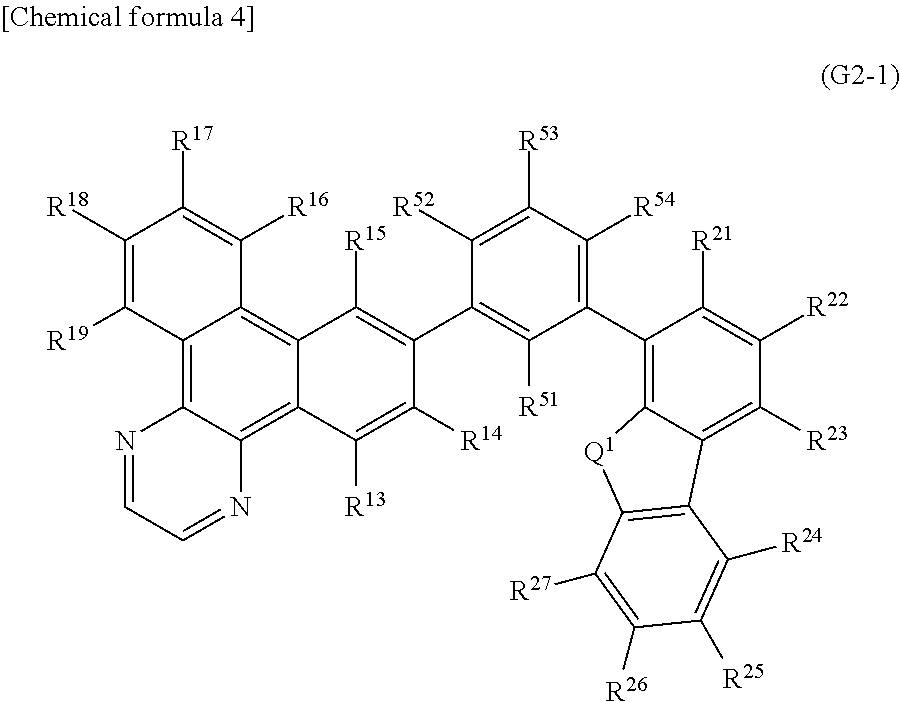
C12=C3C(=C4C(=C1C([R16])=C([R17])C([R18])=C2[R19])C([R15])=C(C1=C([R51])C(C2=C5C(=C([R23])C([R22])=C2[R21])C2=C([Q1]5)C([R27])=C([R26])C([R25])=C2[R24])=C([R54])C([R53])=C1[R52])C([R14])=C4[R13])N=CC=N3
